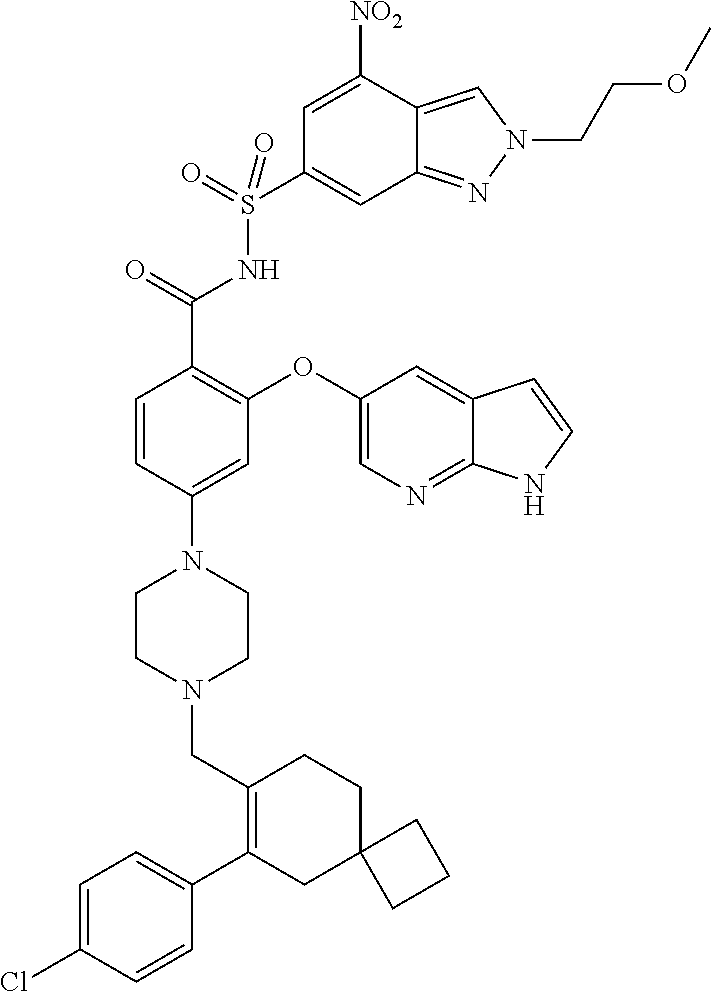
C1=CC(N2CCN(CC3=C(C4=CC=C(Cl)C=C4)CC4(CC3)CCC4)CC2)=CC(OC2=CN=C3C(=C2)C=CN3)=C1C(=O)NS(C1=CC2=NN(CCOC)C=C2C([NO2])=C1)(=O)=O
